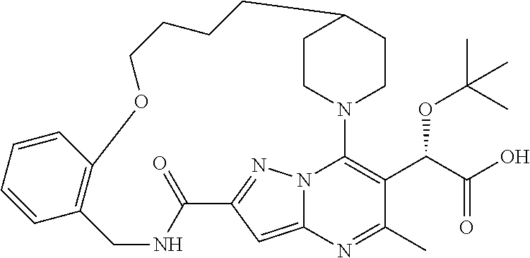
C1CN2CCC1CCCCOC1=C(CNC(=O)C3=NN4C2=C(C(C(=O)O)OC(C)(C)C)C(C)=NC4=C3)C=CC=C1
